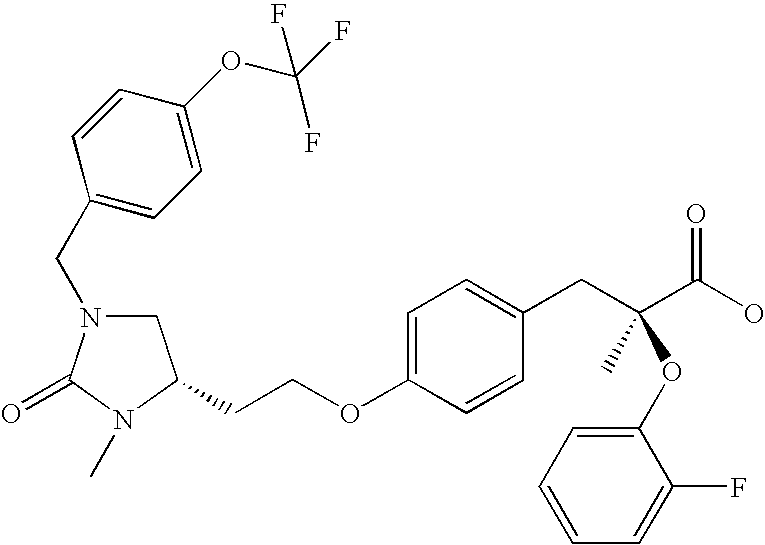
C1N(CC2=CC=C(OC(F)(F)F)C=C2)C(=O)N(C)C1CCOC1=CC=C(CC(C(O)=O)(C)OC2=CC=CC=C2F)C=C1
